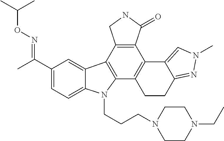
C1(C(C)=NOC(C)C)=CC=C2C(=C1)C1=C(N2CCCN2CCN(CC)CC2)C2=C(C3=C1CNC3=O)C1=CN(C)N=C1CC2
